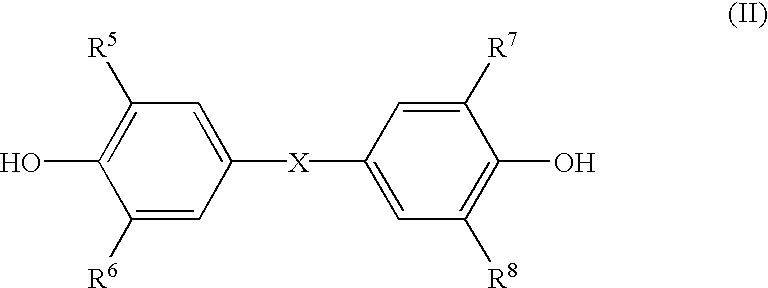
C1([R6])=CC([X]C2=CC([R8])=C(O)C([R7])=C2)=CC([R5])=C1O
